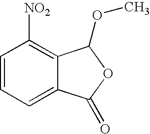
C1=CC([NO2])=C2C(=C1)C(=O)OC2OC
